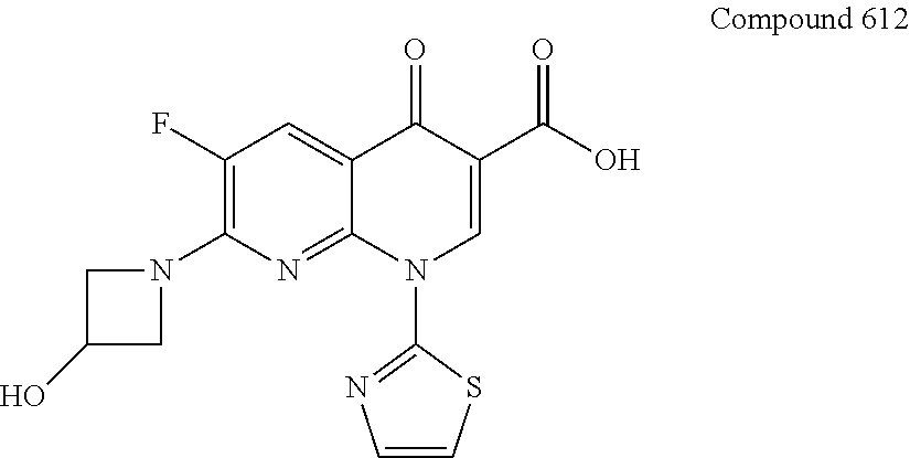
C1(F)=C(N2CC(O)C2)N=C2C(=C1)C(=O)C(C(O)=O)=CN2C1=NC=CS1
